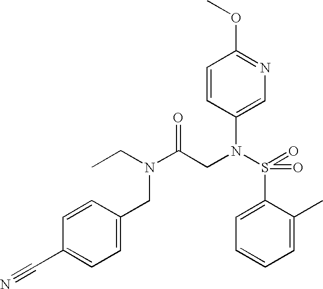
O=C(N(CC1=CC=C(C#N)C=C1)CC)CN(S(=O)(C1=CC=CC=C1C)=O)C1=CN=C(OC)C=C1
